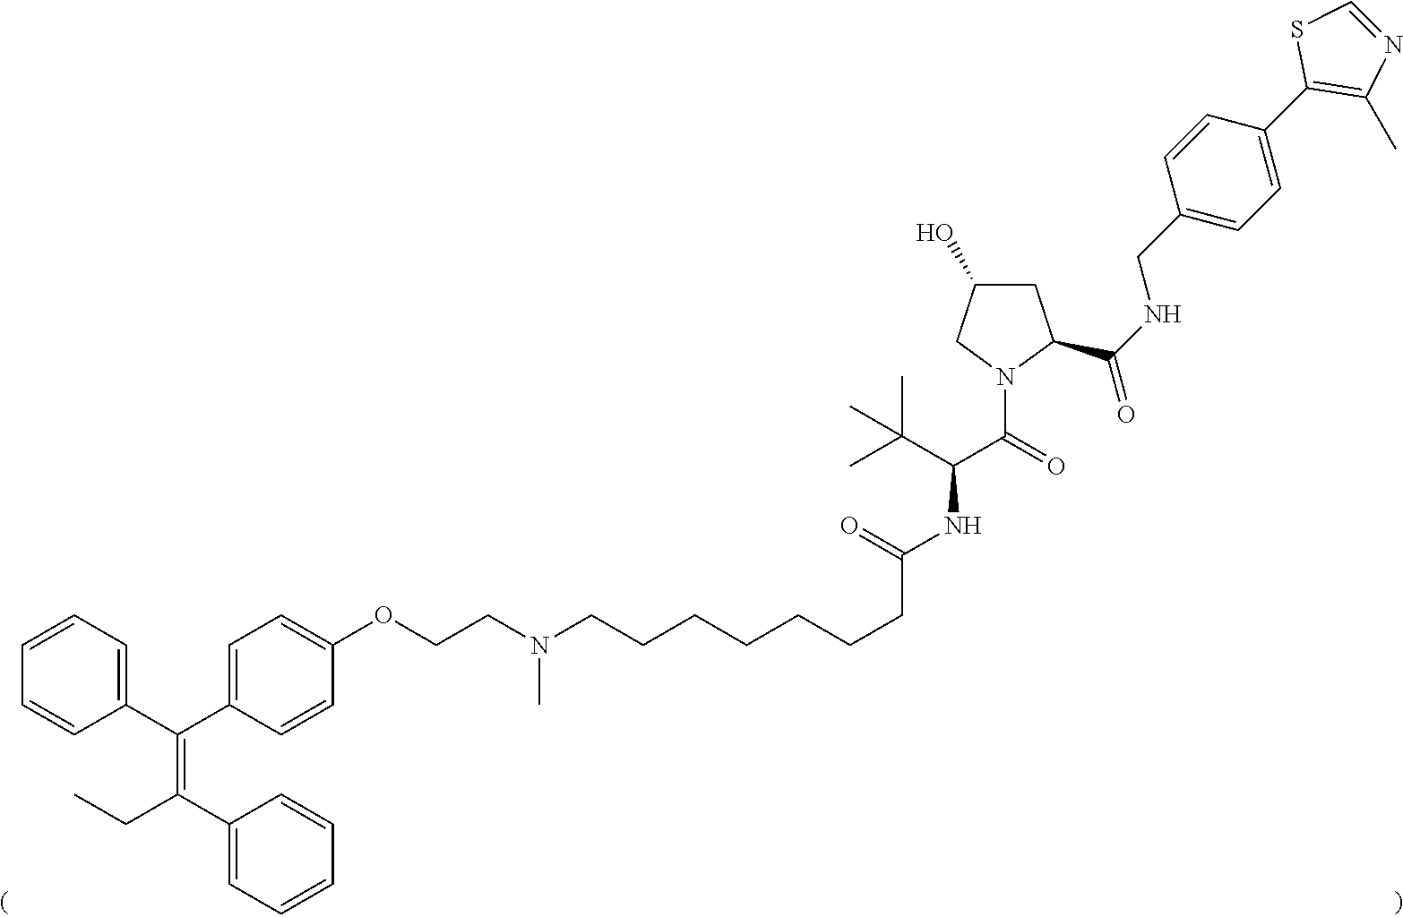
C1(C(CC)=C(C2=CC=CC=C2)C2=CC=C(OCCN(CCCCCCCC(NC(C(=O)N3C(C(NCC4=CC=C(C5=C(C)N=CS5)C=C4)=O)CC(O)C3)C(C)(C)C)=O)C)C=C2)=CC=CC=C1
